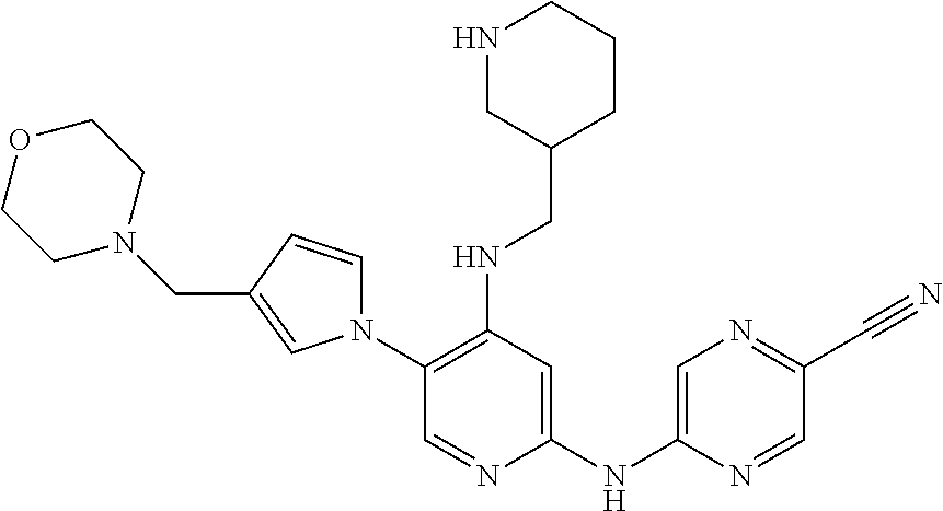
C1(N2C=CC(CN3CCOCC3)=C2)=C(NCC2CCCNC2)C=C(NC2=CN=C(C#N)C=N2)N=C1
